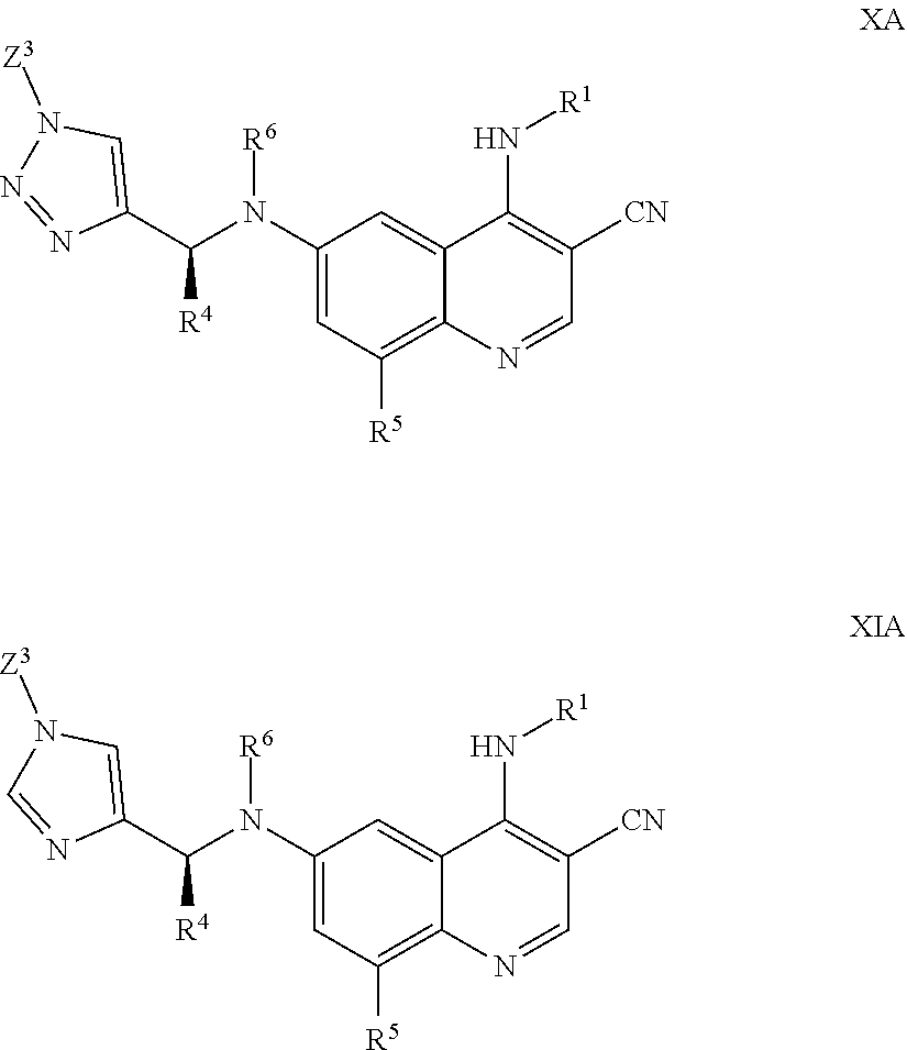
C1(N([R6])C(C2=CN([Z3])N=N2)[R4])=CC([R5])=C2C(=C1)C(N[R1])=C([CN])C=N2.C1(N([R6])C(C2=CN([Z3])C=N2)[R4])=CC([R5])=C2C(=C1)C(N[R1])=C([CN])C=N2
